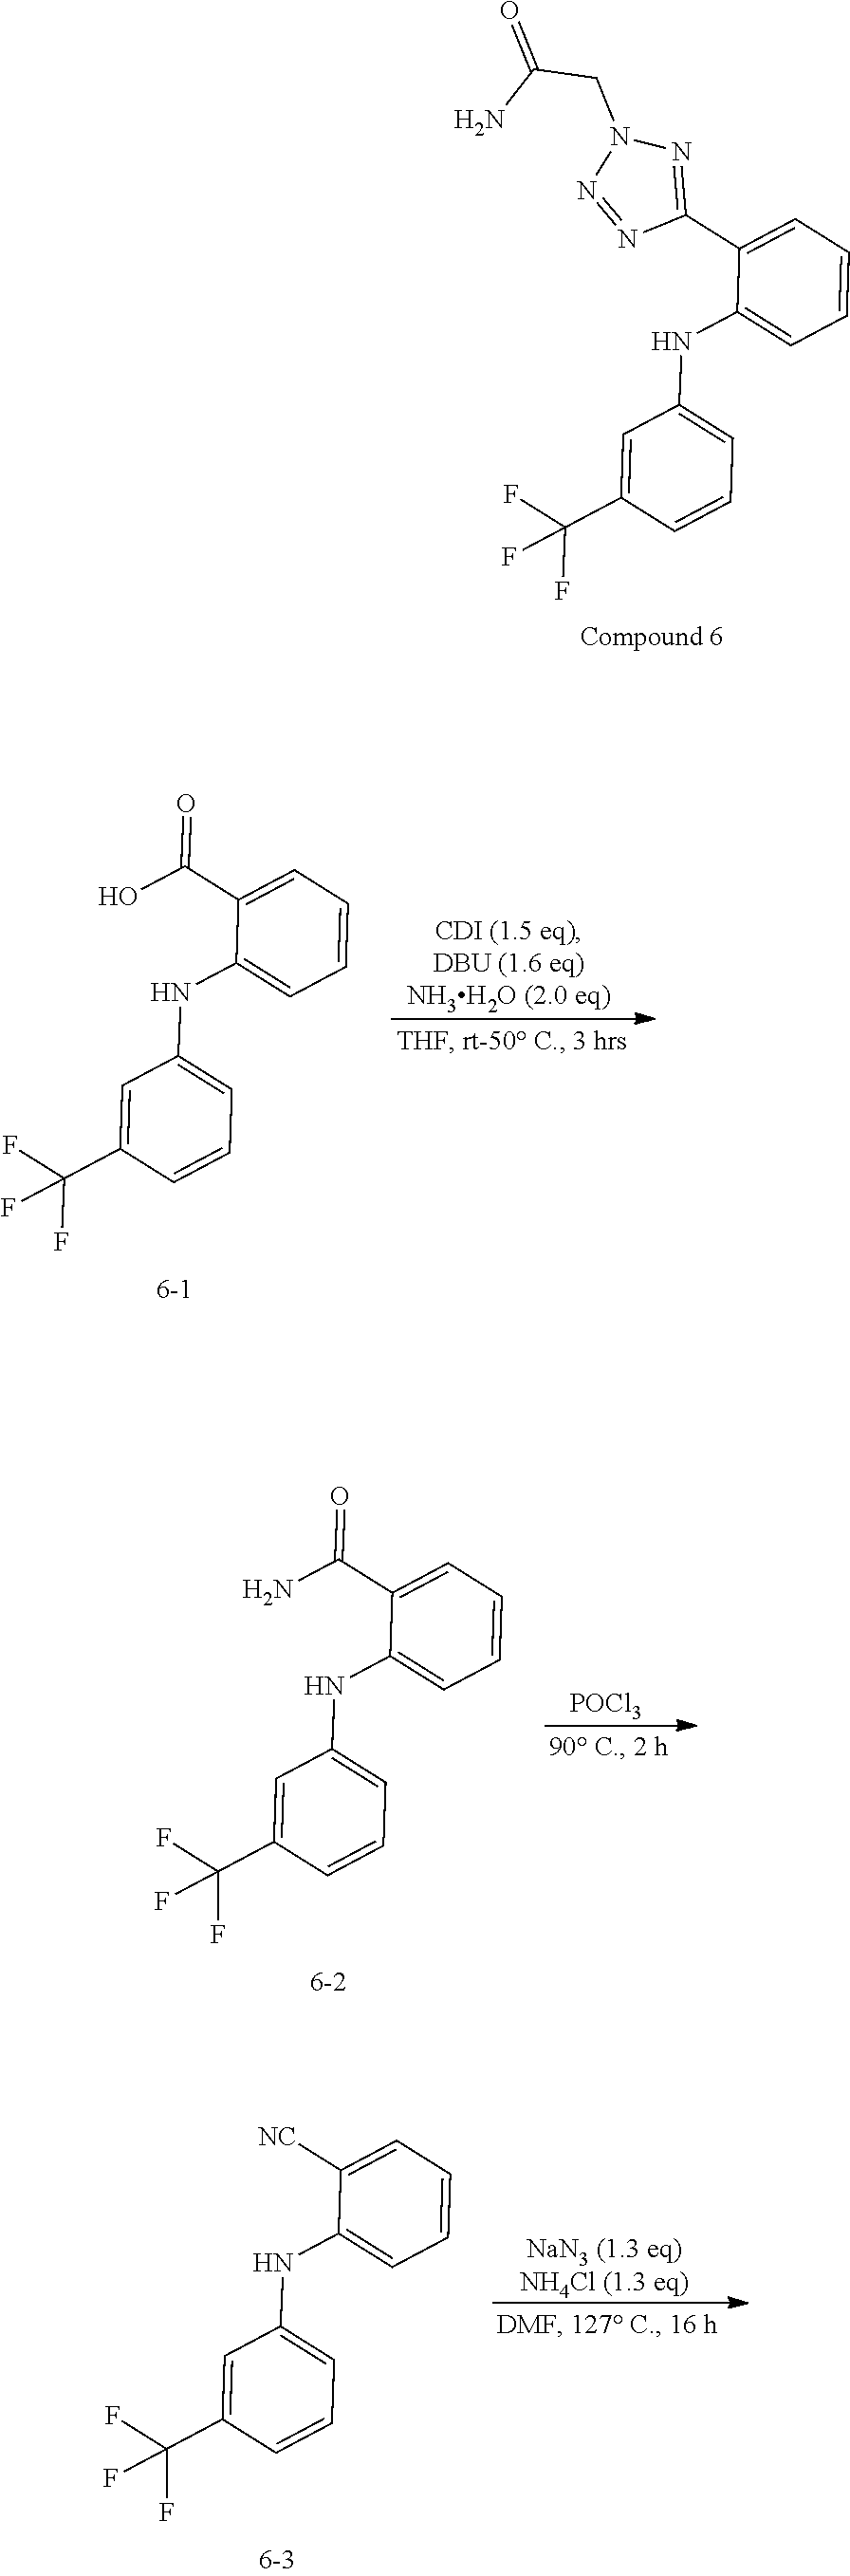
C1=C(C(F)(F)F)C=CC=C1NC1=CC=CC=C1C1=NN(CC(N)=O)N=N1.C1=C(C(F)(F)F)C=CC=C1NC1=CC=CC=C1C(O)=O.C1=C(C(F)(F)F)C=CC=C1NC1=CC=CC=C1C(N)=O.[POCl3].C1=C(C(F)(F)F)C=CC=C1NC1=CC=CC=C1[NC].[NaN3 (1.3 eq)NH4Cl (1.3 eq)]
